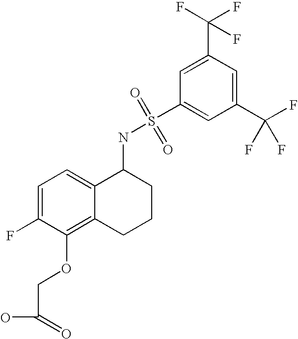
C1=C(F)C(OCC(O)=O)=C2C(=C1)C(NS(C1=CC(C(F)(F)F)=CC(C(F)(F)F)=C1)(=O)=O)CCC2
